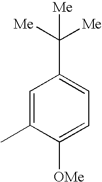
C1=C(C)C([OMe])=CC=C1C([Me])([Me])[Me]
